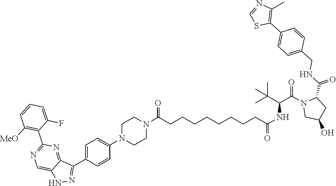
C1=CC=C(F)C(C2=NC=C3NN=C(C4=CC=C(N5CCN(C(CCCCCCCCC(NC(C(C)(C)C)C(N6C(C(NCC7=CC=C(C8=C(C)N=CS8)C=C7)=O)CC(O)C6)=O)=O)=O)CC5)C=C4)C3=N2)=C1[MeO]
